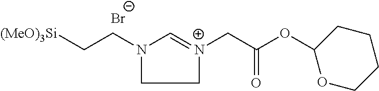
C1=[N+](CC(OC2CCCCO2)=O)CCN1CC[(MeO)3Si].[Br-]
